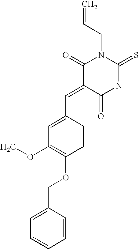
C=CCN1C(=O)C(=CC2=CC(OC)=C(OCC3=CC=CC=C3)C=C2)C(=O)NC1=S
